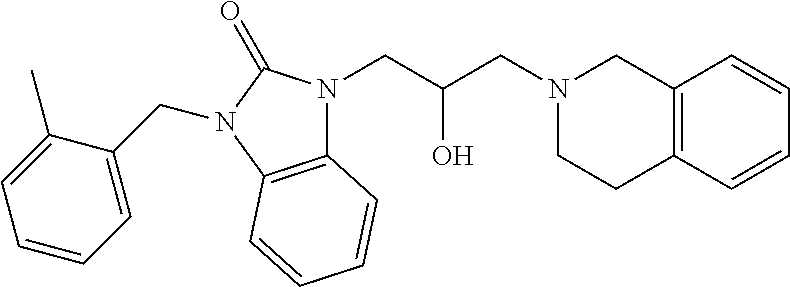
N1(CC(CN2CCC3=C(C2)C=CC=C3)O)C2=C(N(CC3=CC=CC=C3C)C1=O)C=CC=C2
